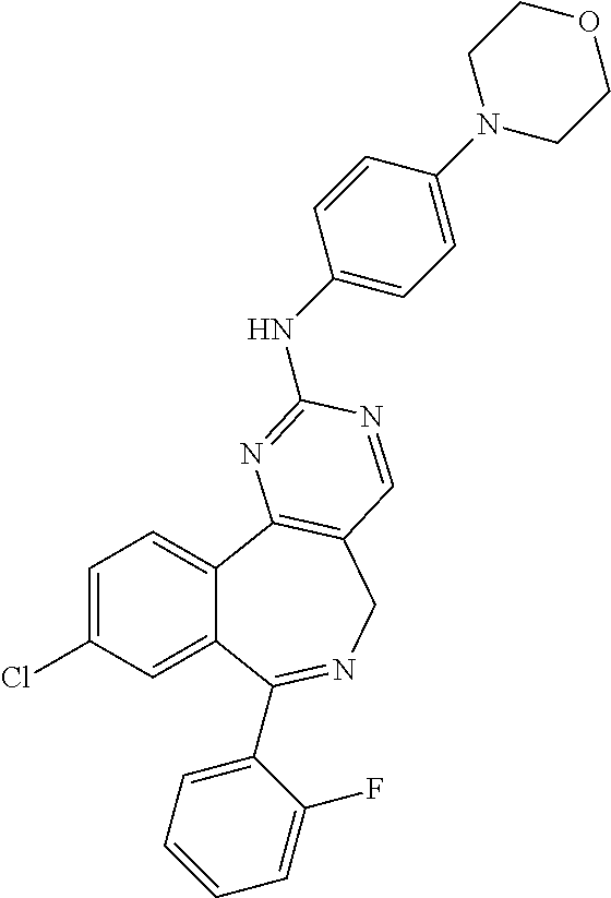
C1=C(Cl)C=C2C(=C1)C1=C(CN=C2C2=CC=CC=C2F)C=NC(NC2=CC=C(N3CCOCC3)C=C2)=N1
